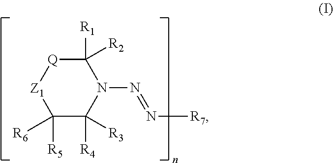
C1([R1])([R2])[Q][Z1]C([R5])([R6])C([R4])([R3])N1N=N[R7]
